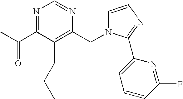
N1=C(C(C)=O)C(CCC)=C(CN2C=CN=C2C2=CC=CC(F)=N2)N=C1
